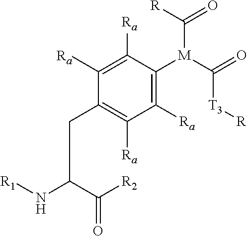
C(=O)(C(N[R1])CC1=C([Ra])C([Ra])=C([M](C(=O)[T3][R])C(=O)[R])C([Ra])=C1[Ra])[R2]
